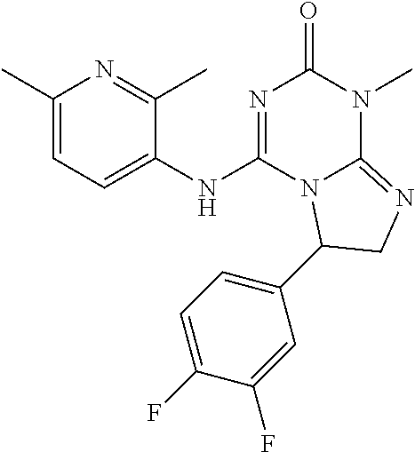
C1(C)=CC=C(NC2=NC(=O)N(C)C3=NCC(C4=CC=C(F)C(F)=C4)N23)C(C)=N1
